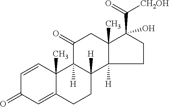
C1=CC2(C)C(=CC1=O)CCC1([H])C2([H])C(=O)CC2(C)C1([H])CCC2(C(=O)[CH2OH])O
